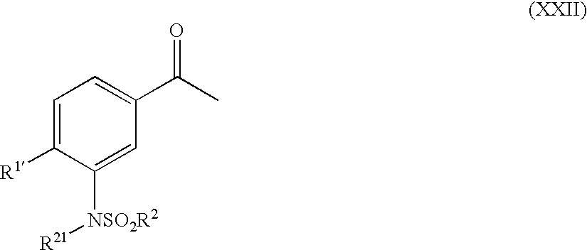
C1=C([R1])C([NSO2R2][R21])=CC(C(C)=O)=C1
